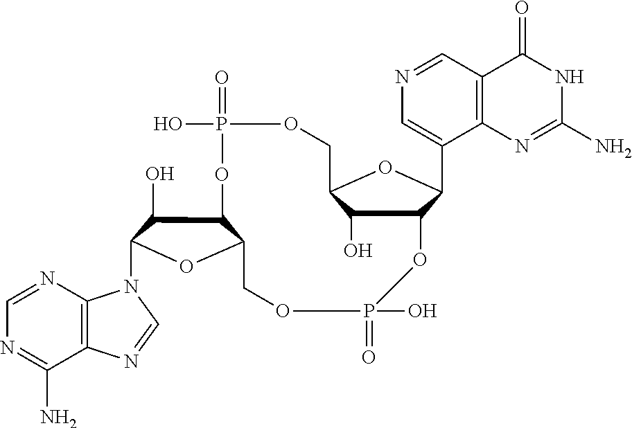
C12=C(N=CN=C1N)N(C1C(O)C3C(O1)COP(=O)(O)OC1C(O)C(COP(=O)(O)O3)OC1C1=CN=CC3=C1N=C(N)NC3=O)C=N2
